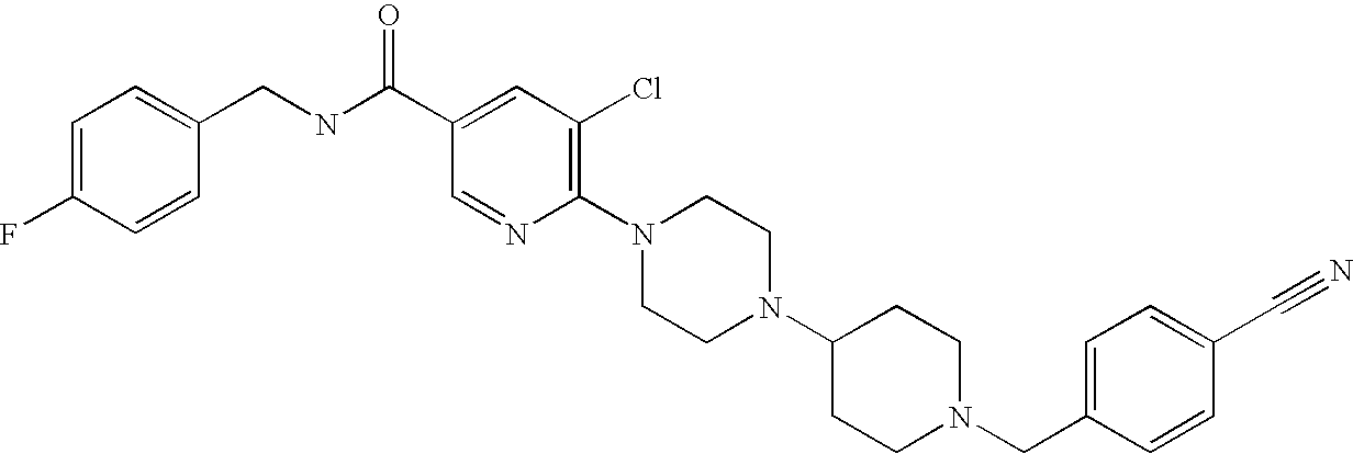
C1(C#N)=CC=C(CN2CCC(N3CCN(C4=C(Cl)C=C(C(NCC5=CC=C(F)C=C5)=O)C=N4)CC3)CC2)C=C1
